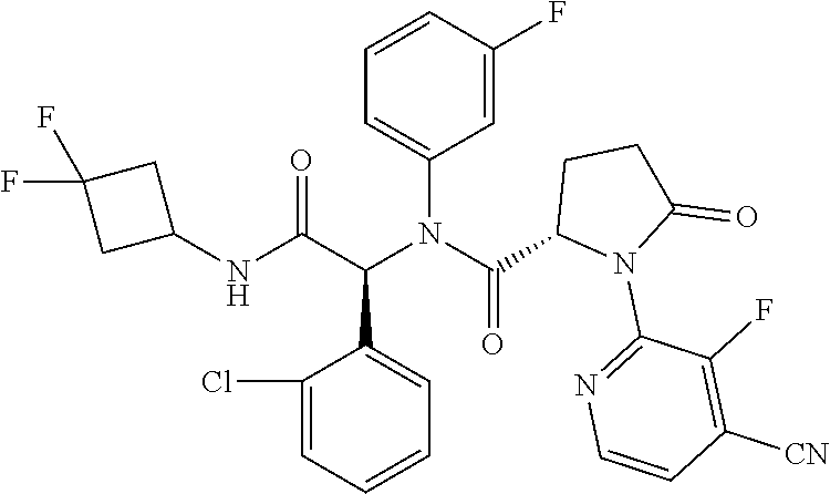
C1=C(F)C=CC=C1N(C(C1N(C2=NC=CC([CN])=C2F)C(=O)CC1)=O)C(C(NC1CC(F)(F)C1)=O)C1=CC=CC=C1Cl
